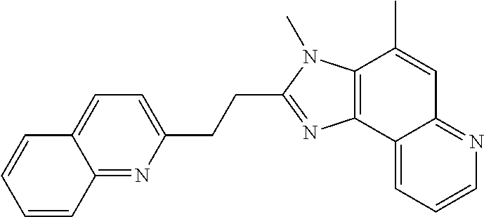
C1=CC2=NC(CCC3=NC4=C(N3C)C(C)=CC3=NC=CC=C43)=CC=C2C=C1
